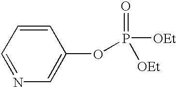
O(P(=O)([OEt])[OEt])C1=CN=CC=C1
